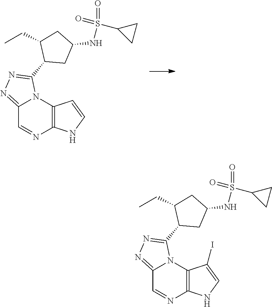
C12=NN=C(C3CC(NS(=O)(C4CC4)=O)CC3CC)N1C1=C(N=C2)NC=C1.C12=NN=C(C3CC(NS(=O)(C4CC4)=O)CC3CC)N1C1=C(N=C2)NC=C1I
